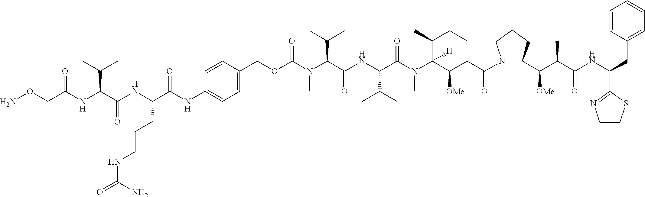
C(N(C(C(NC(C(N(C(C(CC(N1C(C(C(C(NC(CC2=CC=CC=C2)C2=NC=CS2)=O)C)[OMe])CCC1)=O)[OMe])(C(CC)C)[H])C)=O)C(C)C)=O)C(C)C)C)(OCC1=CC=C(NC(=O)C(NC(=O)C(NC(=O)CON)C(C)C)CCCNC(N)=O)C=C1)=O
